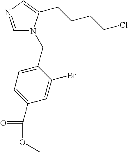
C1=NC=C(CCCCCl)N1CC1=CC=C(C(=O)OC)C=C1Br
